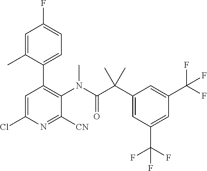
CC(C1=CC(C(F)(F)F)=CC(C(F)(F)F)=C1)(C(=O)N(C)C1=C(C2=CC=C(F)C=C2C)C=C(Cl)N=C1[CN])C
